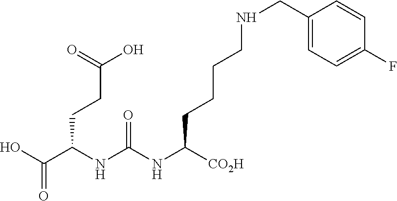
OC(C(NC(NC([CO2H])CCCCNCC1=CC=C(F)C=C1)=O)CCC(=O)O)=O
